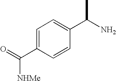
C1=C(C(=O)[NHMe])C=CC(C(N)C)=C1
